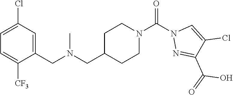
C1=C(Cl)C=C(CN(CC2CCN(C(N3N=C(C(=O)O)C(Cl)=C3)=O)CC2)C)C([CF3])=C1
